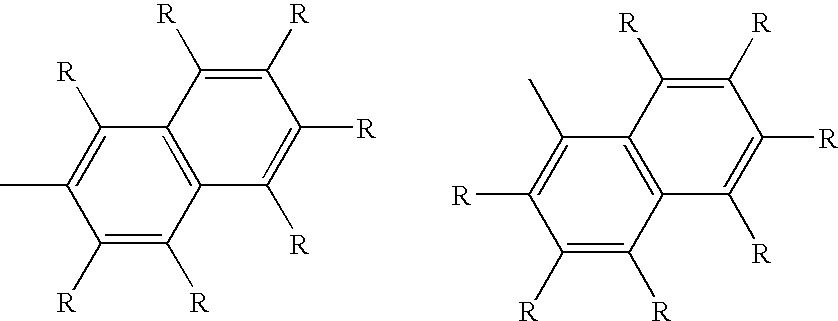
C1([R])=C([R])C2=C(C([R])=C1C)C([R])=C([R])C([R])=C2[R].C1([R])=C([R])C2=C(C(C)=C1[R])C([R])=C([R])C([R])=C2[R]
